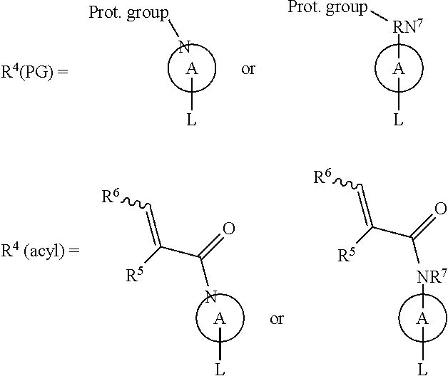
[A]([L])[NR7]C(=O)C([R5])=C[R6].[A][L].NC(=O)C([R5])=C[R6].[A]([L])[RN7][Prot. group].[A][L].[Prot. group]N
